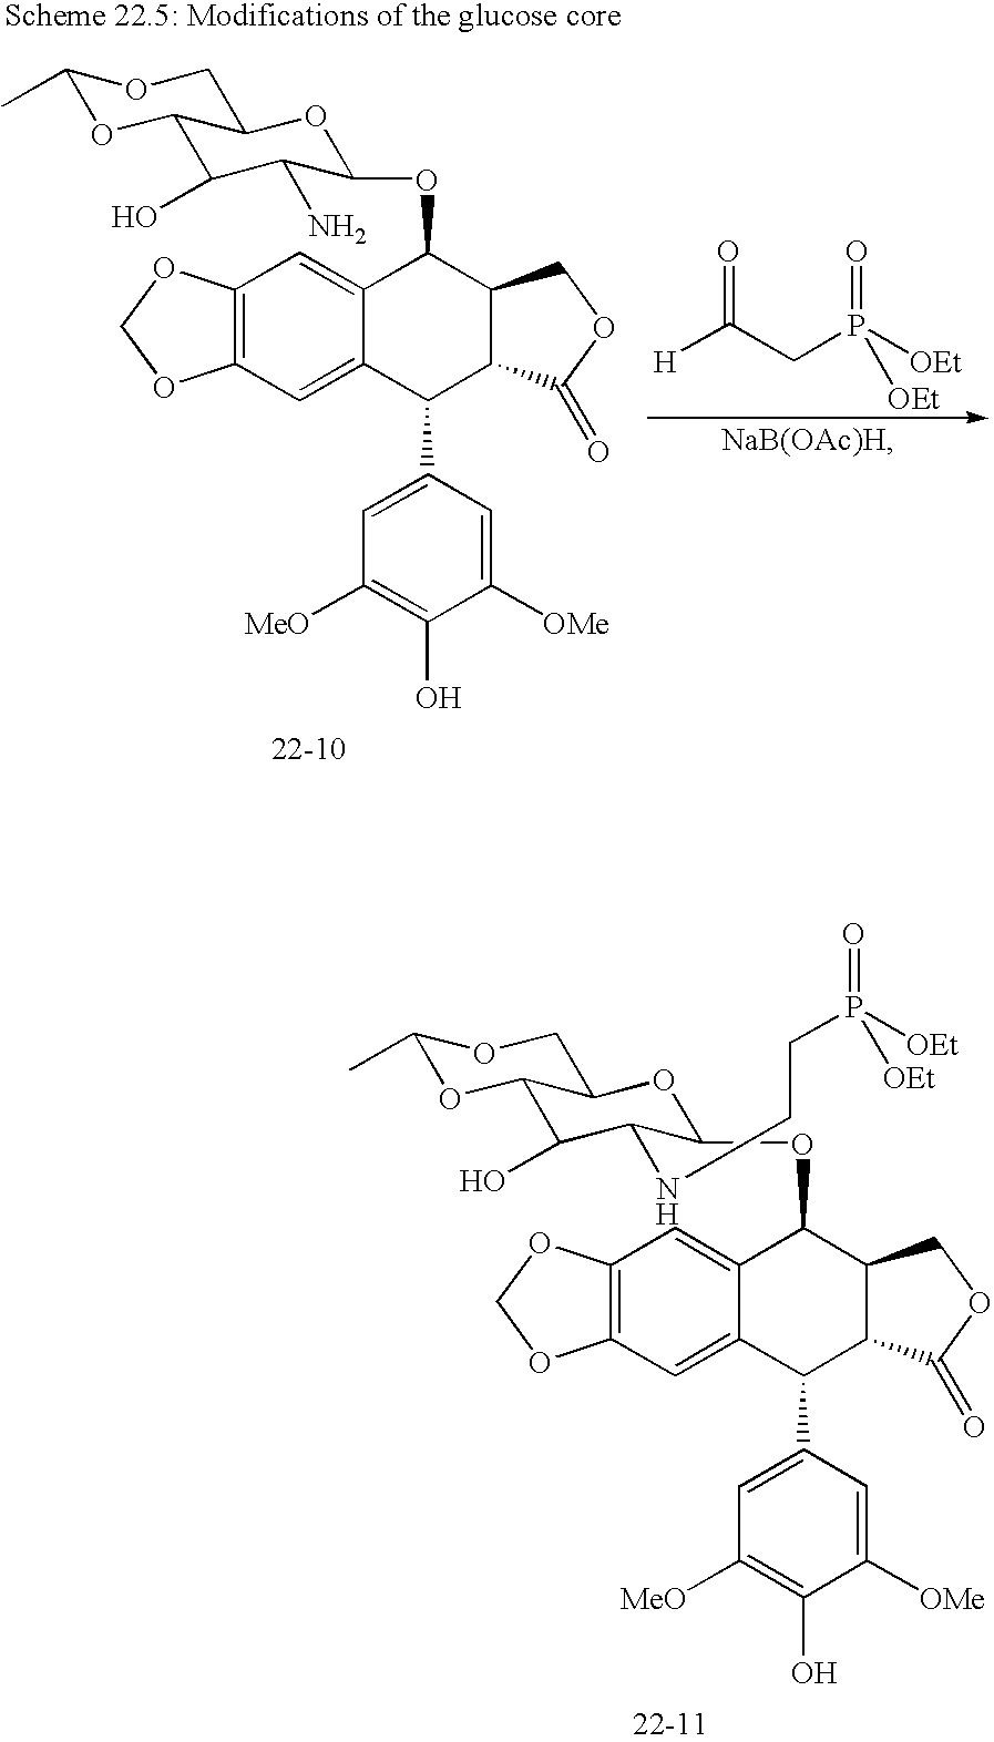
C1=C(C2C3C(C(OC4C(NCCP(=O)([OEt])[OEt])C(O)C5OC(C)OCC5O4)C4=CC5=C(C=C24)OCO5)COC3=O)C=C([OMe])C(O)=C1[MeO].C1=C(C2C3C(C(OC4C(N)C(O)C5OC(C)OCC5O4)C4=CC5=C(C=C24)OCO5)COC3=O)C=C([OMe])C(O)=C1[MeO].[H]C(CP([OEt])(=O)[OEt])=O
